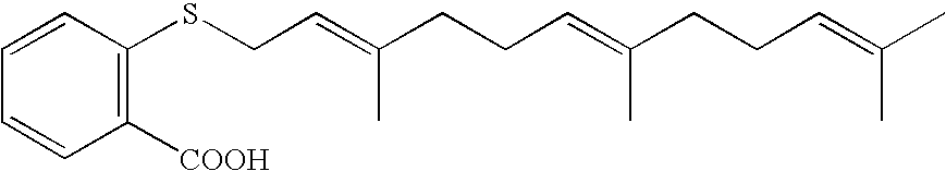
C1=CC(SCC=C(CCC=C(CCC=C(C)C)C)C)=C([COOH])C=C1
